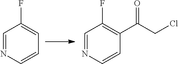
C1=NC=CC=C1F.C1=NC=CC(C(CCl)=O)=C1F
